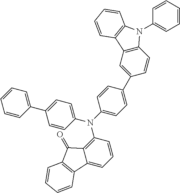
C1(N(C2=CC=C(C3=CC4=C(C=C3)N(C3=CC=CC=C3)C3=C4C=CC=C3)C=C2)C2=C3C(=CC=C2)C2=C(C3=O)C=CC=C2)=CC=C(C2=CC=CC=C2)C=C1
